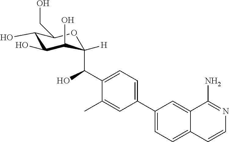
C1(O)C(O)C(O)C(C(C2=CC=C(C3=CC=C4C(=C3)C(N)=NC=C4)C=C2C)O)([H])OC1CO
